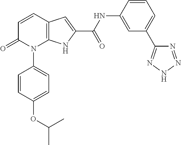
C12=C(C=CC(=O)N1C1=CC=C(OC(C)C)C=C1)C=C(C(NC1=CC(C3=NNN=N3)=CC=C1)=O)N2
